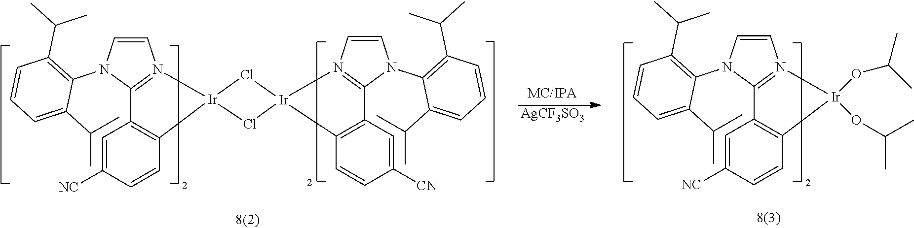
C1=CN(C2=C(C(C)C)C=CC=C2C(C)C)C2=N1[Ir](OC(C)C)(OC(C)C)C1=C2C=C([NC])C=C1.C1=CN(C2=C(C(C)C)C=CC=C2C(C)C)C2=N1[Ir]1(C3=C2C=C([NC])C=C3)Cl[Ir]2(Cl1)N1=C(N(C3=C(C(C)C)C=CC=C3C(C)C)C=C1)C1=C2C=CC([CN])=C1.[AgCF3SO3]
